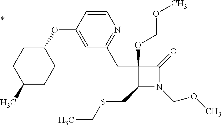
C1(CSCC)N(COC)C(=O)C1(CC1=NC=CC(OC2CCC(C)CC2)=C1)OCOC
